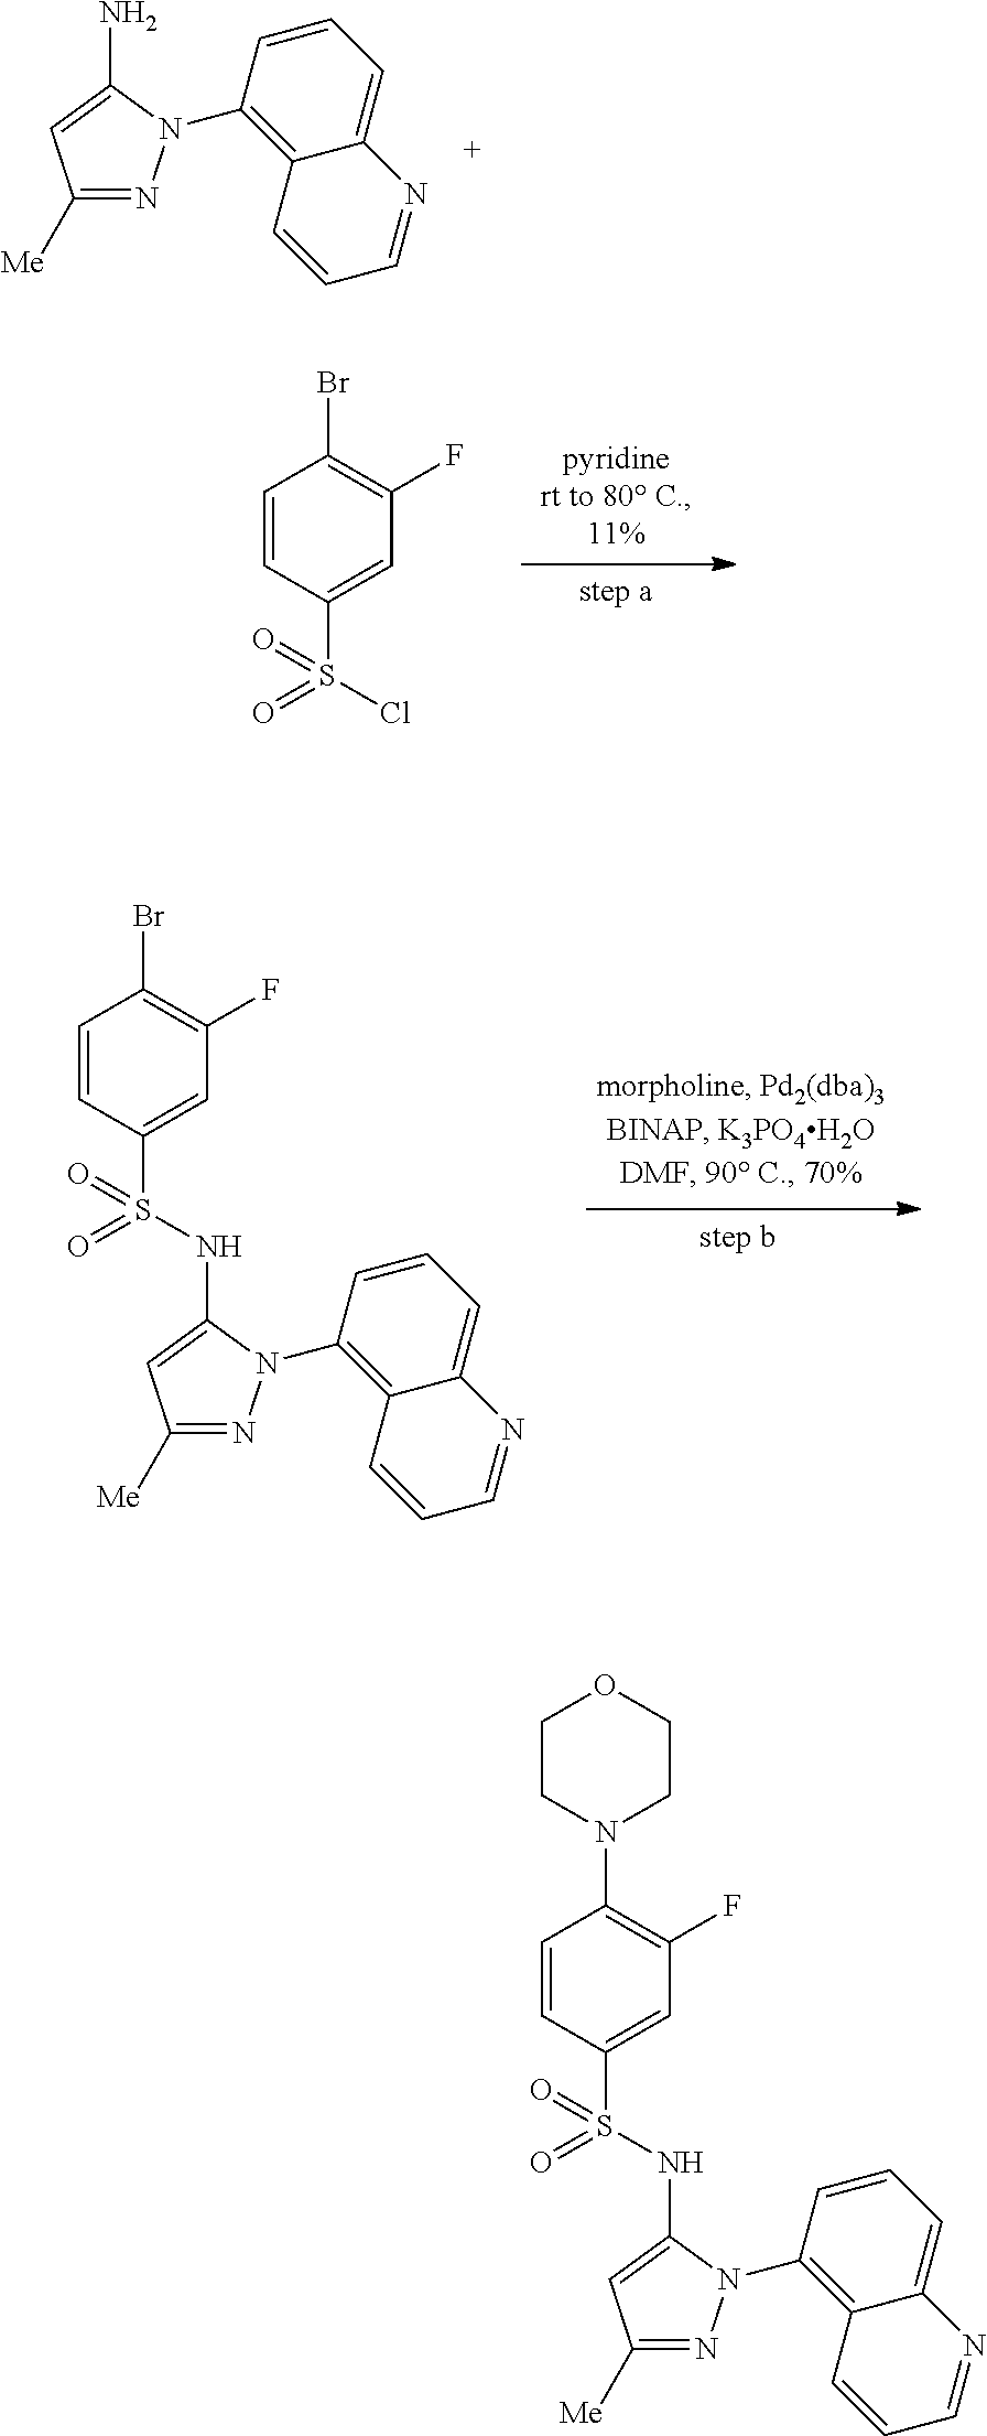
C1([Me])=NN(C2=C3C(=CC=C2)N=CC=C3)C(N)=C1.C1=CC(S(Cl)(=O)=O)=CC(F)=C1Br.C1=CC(S(=O)(=O)NC2=CC([Me])=NN2C2=C3C(=CC=C2)N=CC=C3)=CC(F)=C1Br.C1=CC(S(=O)(=O)NC2=CC([Me])=NN2C2=C3C(=CC=C2)N=CC=C3)=CC(F)=C1N1CCOCC1
